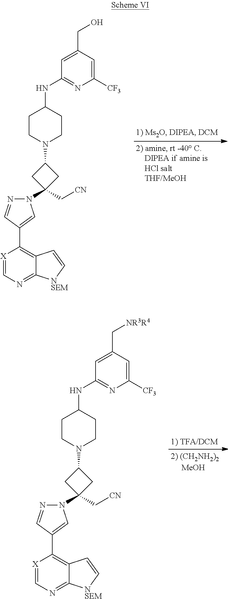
[X]1=CN=C2C(=C1C1=CN(C3(C[CN])CC(N4CCC(NC5=NC([CF3])=CC(CO)=C5)CC4)C3)N=C1)C=C[NSEM]2.[X]1=CN=C2C(=C1C1=CN(C3(C[CN])CC(N4CCC(NC5=NC([CF3])=CC(C[NR3R4])=C5)CC4)C3)N=C1)C=C[NSEM]2
